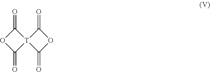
O1C(=O)[T]2(C1=O)C(=O)OC2=O
